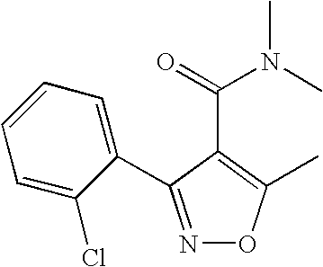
N1=C(C2=CC=CC=C2Cl)C(C(=O)N(C)C)=C(C)O1
